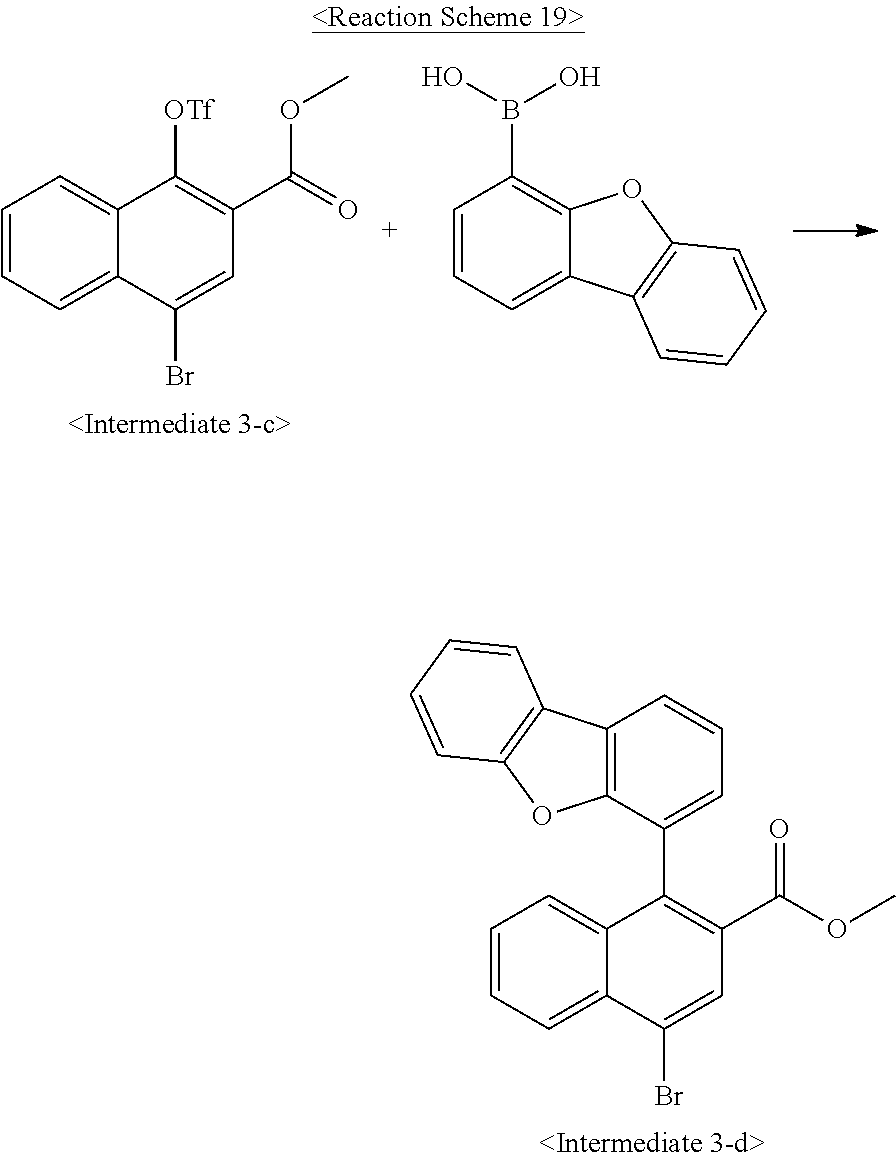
C1=CC=C2C(=C1)C([OTf])=C(C(=O)OC)C=C2Br.C1=CC=C2C(=C1B(O)O)OC1=C2C=CC=C1.C1=CC=C2C(=C1)C(C1=CC=CC3=C1OC1=C3C=CC=C1)=C(C(=O)OC)C=C2Br
